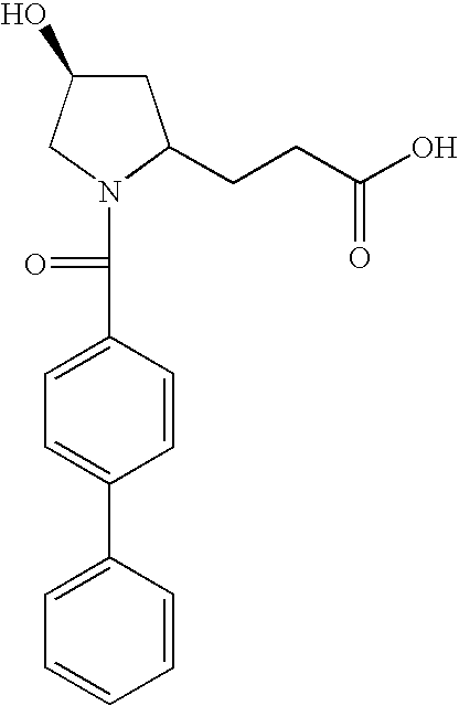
C1=C(C2=CC=C(C(=O)N3C(CCC(O)=O)CC(O)C3)C=C2)C=CC=C1
